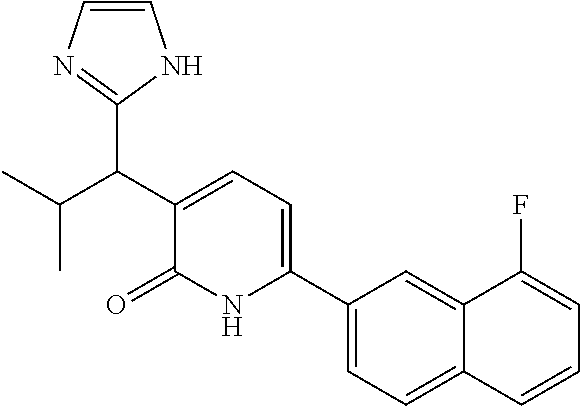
C1(C2=CC=C(C(C(C)C)C3=NC=CN3)C(=O)N2)=CC=C2C(=C1)C(F)=CC=C2
